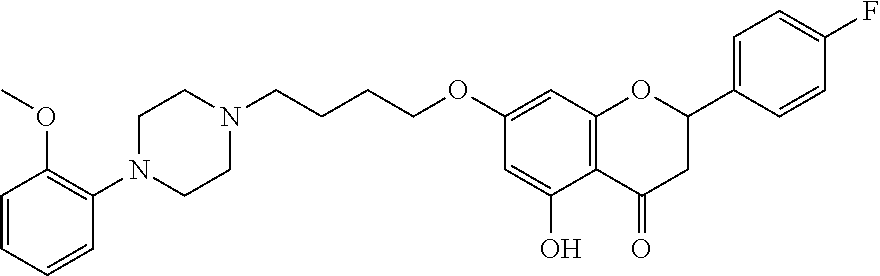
C1=CC=CC(N2CCN(CCCCOC3=CC4=C(C(O)=C3)C(=O)CC(C3=CC=C(F)C=C3)O4)CC2)=C1OC
